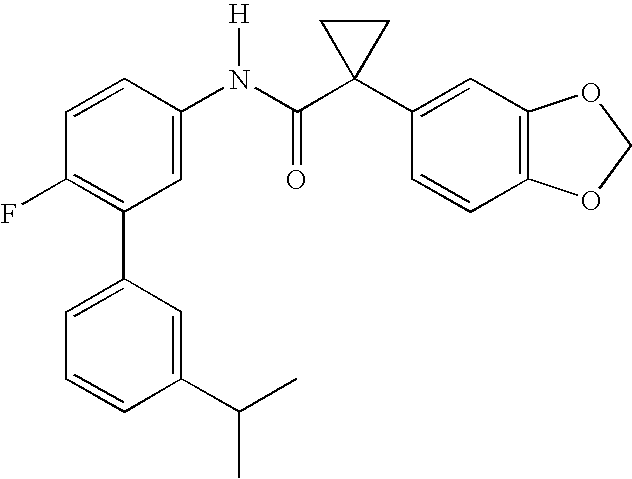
C1=CC(N(C(C2(C3=CC4=C(C=C3)OCO4)CC2)=O)[H])=CC(C2=CC=CC(C(C)C)=C2)=C1F
